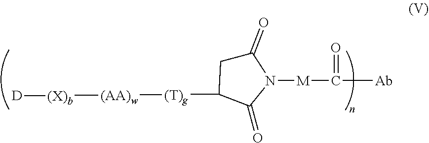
C1(=O)CC([(T)g][(AA)w][(X)b][D])C(=O)N1[M]C(=O)[Ab]
